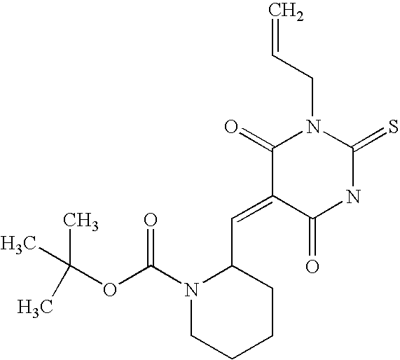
C=CCN1C(=O)C(=CC2N(C(OC(C)(C)C)=O)CCCC2)C(=O)NC1=S
